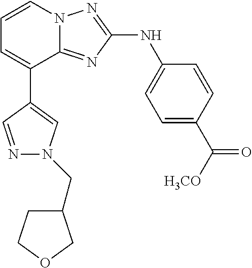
C1=C(C([H3CO])=O)C=CC(NC2=NN3C(=N2)C(C2=CN(CC4CCOC4)N=C2)=CC=C3)=C1
